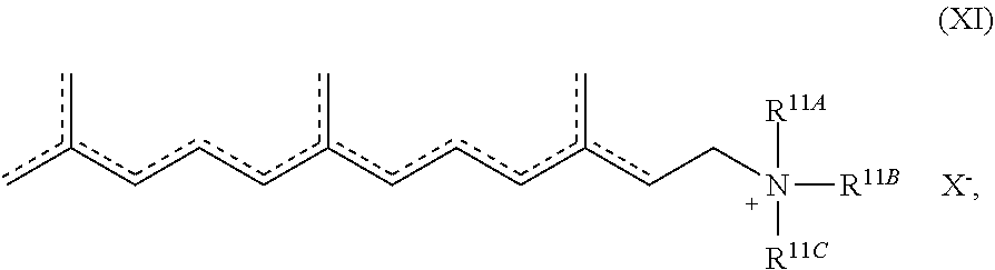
cc(cccc(cccc(cCN([R11B])([R11A])[R11C])c)c)c.[X-]
